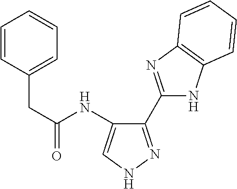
C1(C2=NC3=C(N2)C=CC=C3)=NNC=C1NC(=O)CC1=CC=CC=C1
